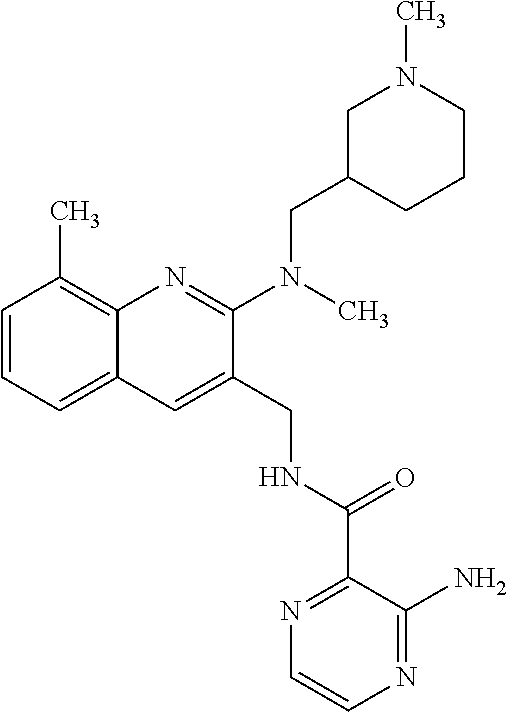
C1=CC=C2C(=C1C)N=C(N(C)CC1CCCN(C)C1)C(CNC(C1=NC=CN=C1N)=O)=C2
